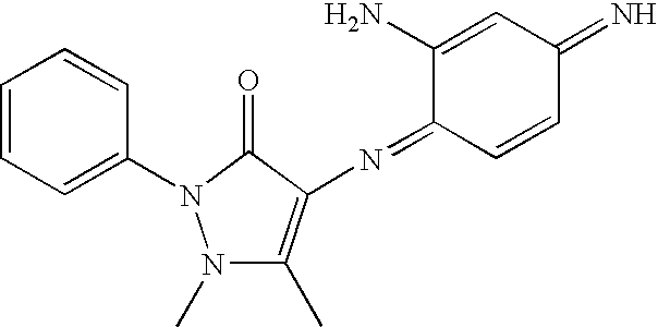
N1(C)C(C)=C(N=C2C=CC(=N)C=C2N)C(=O)N1C1=CC=CC=C1
